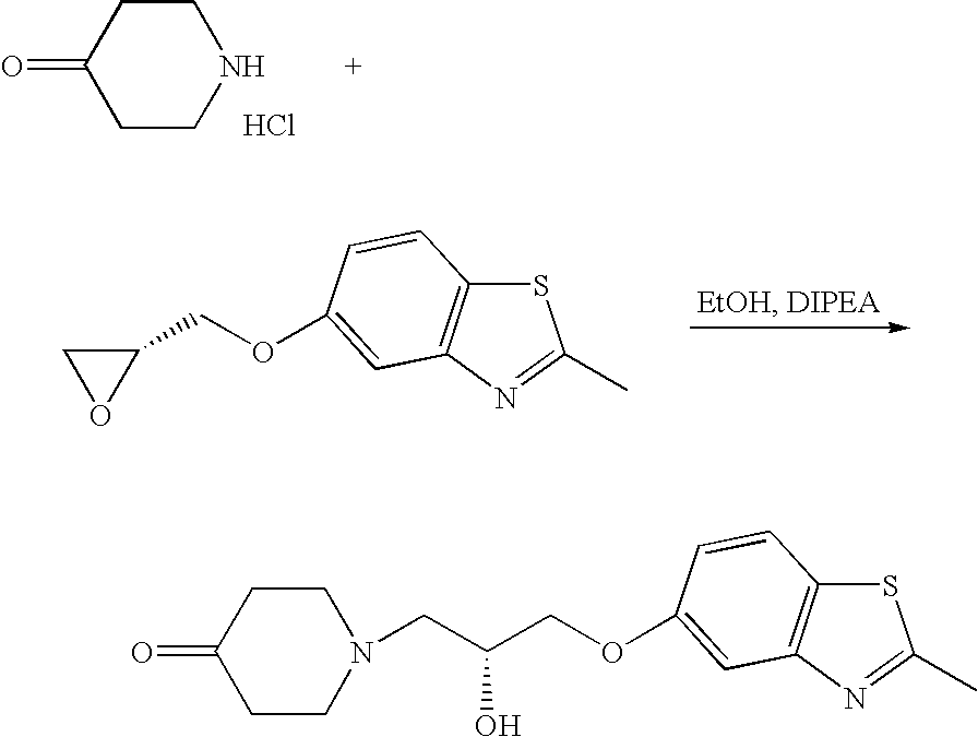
C1CNCCC1=O.Cl.C1(COC2=CC3=C(SC(C)=N3)C=C2)CO1.C1(=O)CCN(CC(COC2=CC3=C(SC(C)=N3)C=C2)O)CC1
